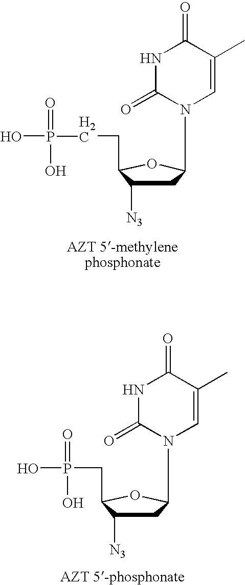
C1=C(C)C(=O)NC(=O)N1C1CC([N3])C(CCP(O)(=O)O)O1.C1=C(C)C(=O)NC(=O)N1C1CC([N3])C(CP(O)(=O)O)O1
